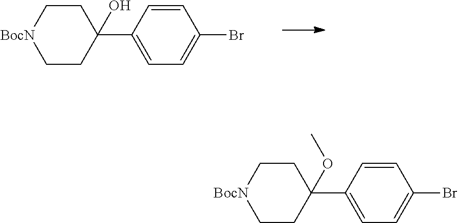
C1=CC(C2(O)CC[BocN]CC2)=CC=C1Br.C1=CC(C2(OC)CC[BocN]CC2)=CC=C1Br
